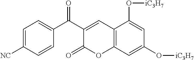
C1([NC])=CC=C(C(C2=CC3=C(OC2=O)C=C(O[iC3H7])C=C3O[iC3H7])=O)C=C1
